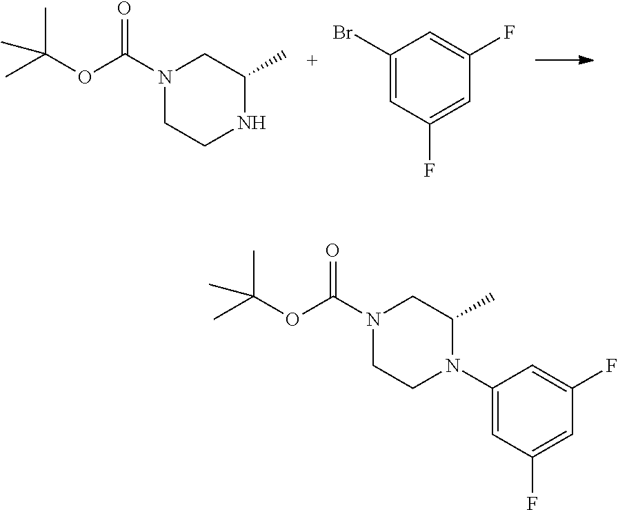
N1(C(OC(C)(C)C)=O)CCNC(C)C1.C1(Br)=CC(F)=CC(F)=C1.N1(C(OC(C)(C)C)=O)CCN(C2=CC(F)=CC(F)=C2)C(C)C1
